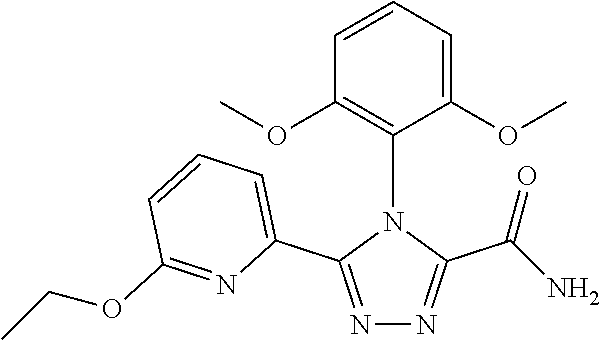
N1=C(C2=CC=CC(OCC)=N2)N(C2=C(OC)C=CC=C2OC)C(C(=O)N)=N1
